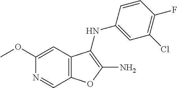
C12=C(C=C(OC)N=C1)C(NC1=CC(Cl)=C(F)C=C1)=C(N)O2
